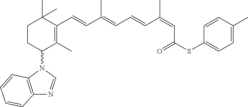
C1CC(N2C3=C(N=C2)C=CC=C3)C(C)=C(C=CC(=CC=CC(=CC(SC2=CC=C(C)C=C2)=O)C)C)C1(C)C
